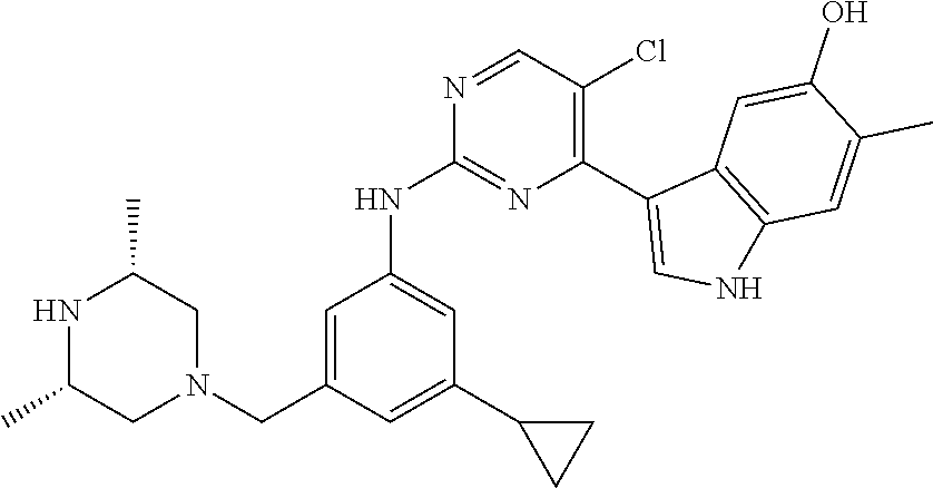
N1C(C)CN(CC2=CC(NC3=NC(C4=CNC5=C4C=C(O)C(C)=C5)=C(Cl)C=N3)=CC(C3CC3)=C2)CC1C
